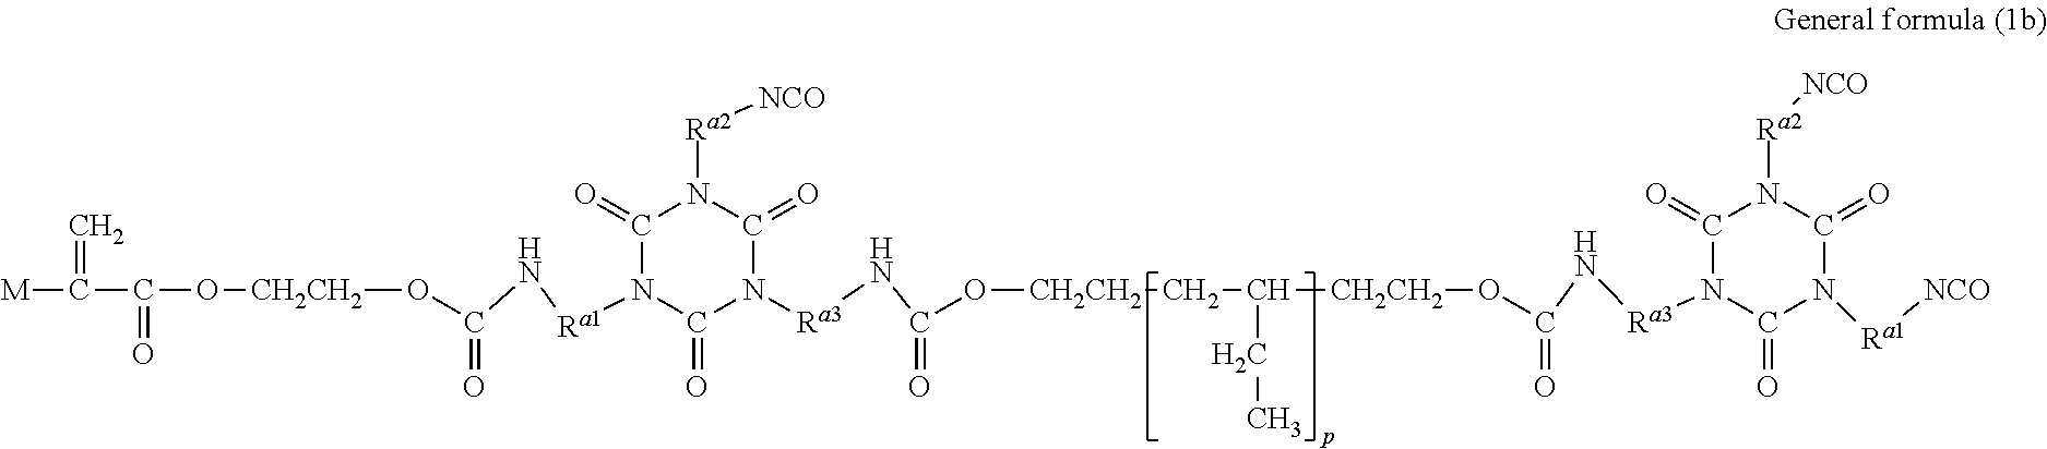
C1(=O)N([Ra1]NC(O[CH2CH2]OC(=O)C([M])=C)=O)C(=O)N([Ra3]NC(O[CH2CH2]CC([CH2CH2]OC(N[Ra3]N2C(=O)N([Ra1][NCO])C(=O)N([Ra2][NCO])C2=O)=O)CC)=O)C(=O)N1[Ra2][NCO]
